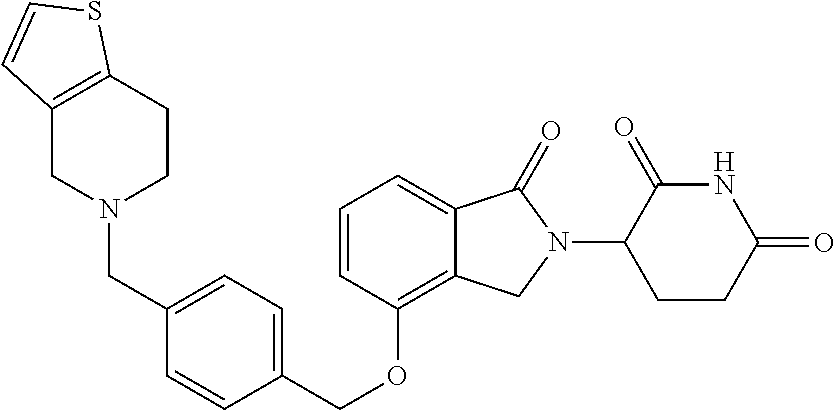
C(OC1=C2C(=CC=C1)C(=O)N(C1C(=O)NC(=O)CC1)C2)C1=CC=C(CN2CC3=C(CC2)SC=C3)C=C1
